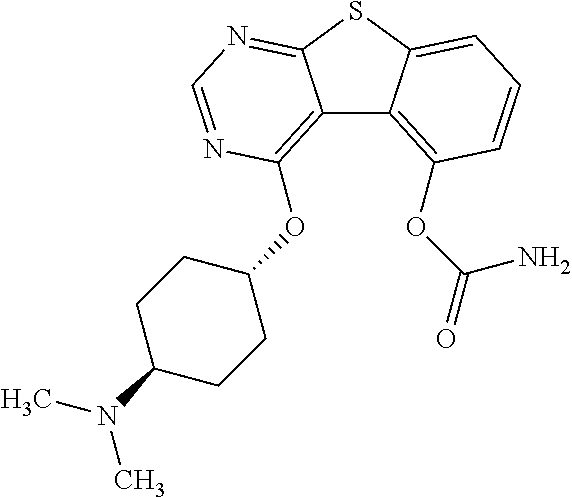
C12=C(OC3CCC(N(C)C)CC3)N=CN=C1SC1=CC=CC(OC(=O)N)=C21
